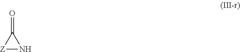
[Z]1NC1=O
